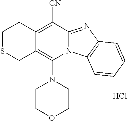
Cl.C12=C(N3CCOCC3)N3C(=NC4=C3C=CC=C4)C([CN])=C1CCSC2
